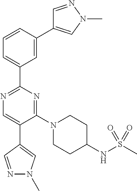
C1=NN(C)C=C1C1=CC(C2=NC=C(C3=CN(C)N=C3)C(N3CCC(NS(C)(=O)=O)CC3)=N2)=CC=C1
